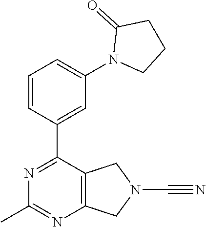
C1=CC(C2=NC(C)=NC3=C2CN(C#N)C3)=CC(N2CCCC2=O)=C1
